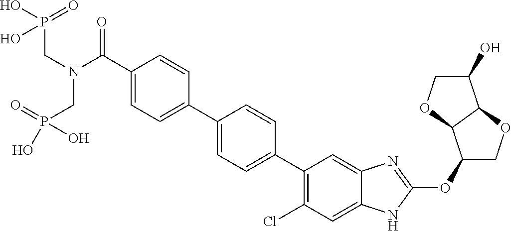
C(C1=CC=C(C2=CC=C(C3=C(Cl)C=C4C(=C3)N=C(OC3COC5C3OCC5O)N4)C=C2)C=C1)(N(CP(O)(O)=O)CP(=O)(O)O)=O
